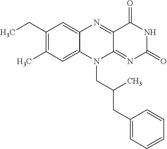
C1(CC)=C(C)C=C2C(=C1)N=C1C(=NC(=O)NC1=O)N2CC(CC1=CC=CC=C1)C
